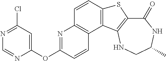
C1(=O)C2=C(NCC(C)N1)C1=C(S2)C=CC2=C1C=CC(OC1=CC(Cl)=NC=N1)=N2
